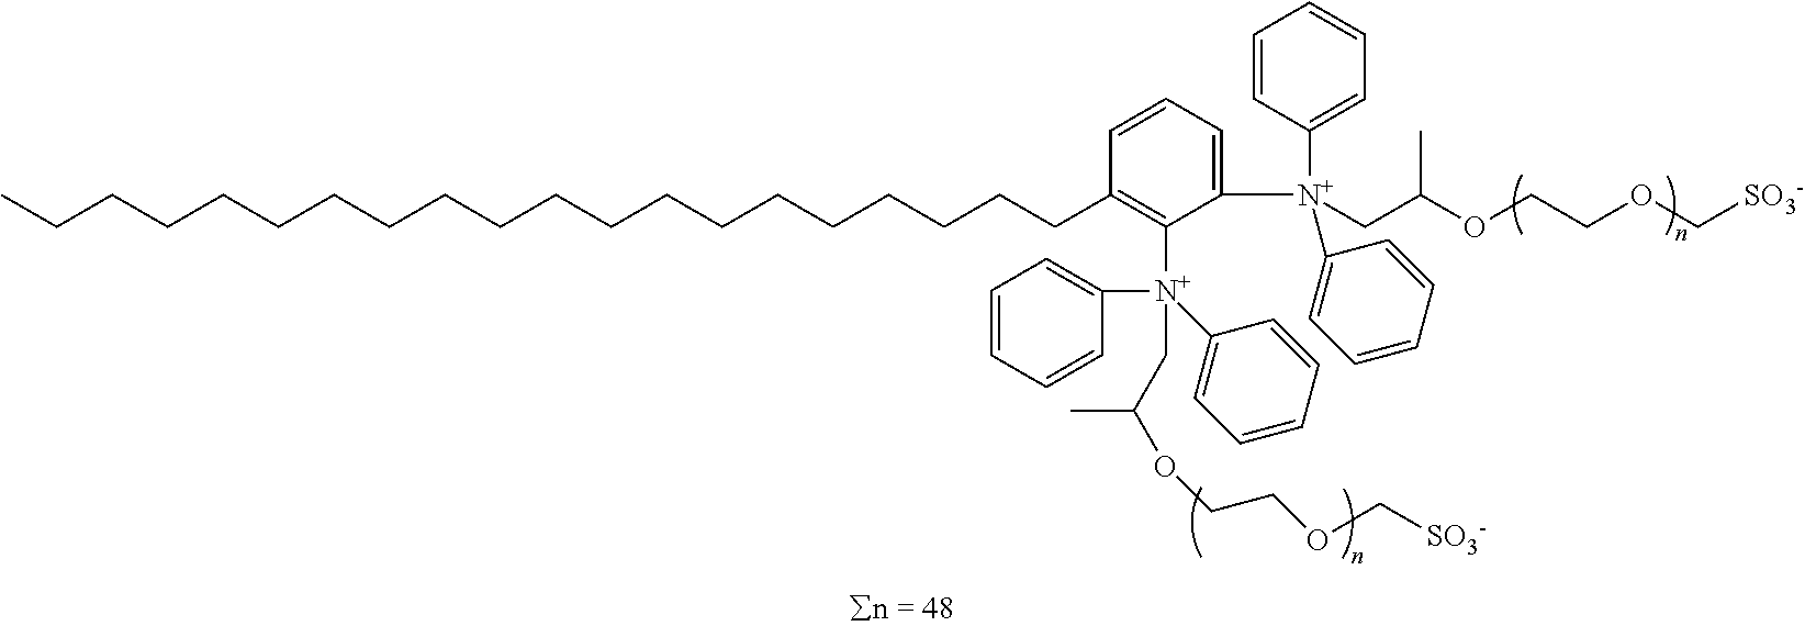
C1([N+](C2=CC=CC=C2)(C2=CC=CC=C2)CC(OCCOC[SO3-])C)=CC=CC(CCCCCCCCCCCCCCCCCCCC)=C1[N+](C1=CC=CC=C1)(C1=CC=CC=C1)CC(OCCOC[SO3-])C
